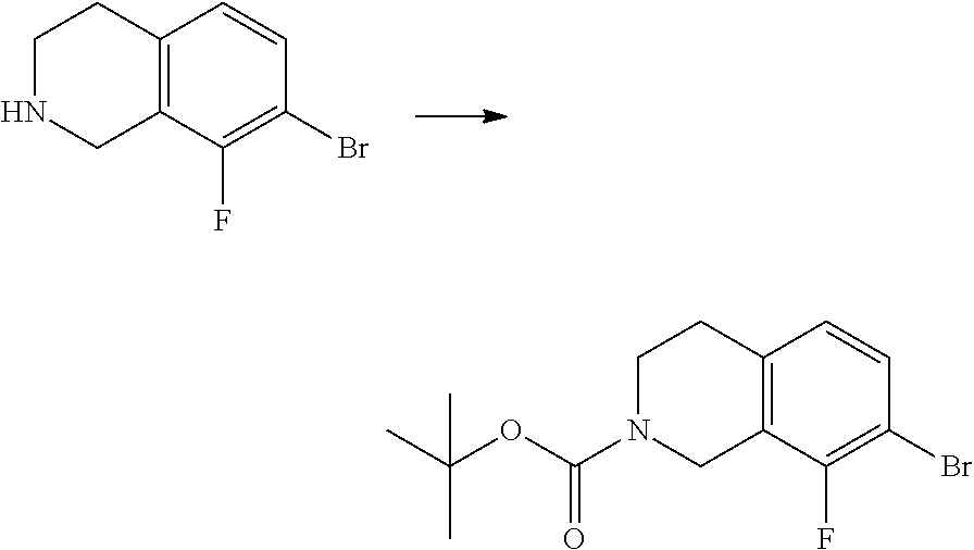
C12=C(C(F)=C(Br)C=C1)CNCC2.C12=C(C(F)=C(Br)C=C1)CN(C(OC(C)(C)C)=O)CC2
